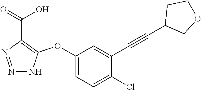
C1(OC2=C(C(=O)O)N=NN2)=CC=C(Cl)C(C#CC2COCC2)=C1
